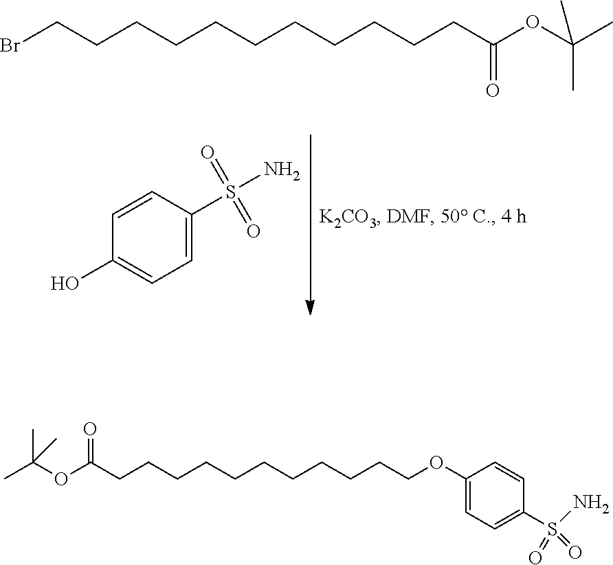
C1(O)=CC=C(S(N)(=O)=O)C=C1.BrCCCCCCCCCCCC(OC(C)(C)C)=O.C1(OCCCCCCCCCCCC(OC(C)(C)C)=O)=CC=C(S(N)(=O)=O)C=C1
